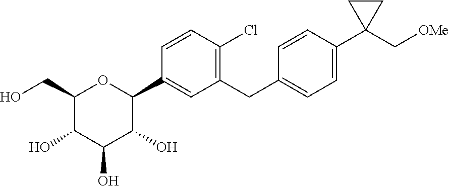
C(C1(C2=CC=C(CC3=C(Cl)C=CC(C4OC(CO)C(O)C(O)C4O)=C3)C=C2)CC1)[OMe]
